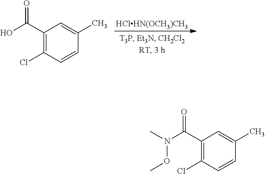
[HClHN(OCH3)CH3].C1(C(O)=O)=C(Cl)C=CC(C)=C1.C1(C(N(C)OC)=O)=C(Cl)C=CC(C)=C1
